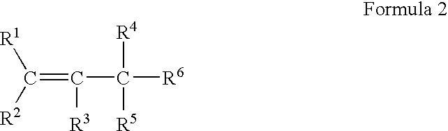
C(=C([R3])C([R5])([R4])[R6])([R2])[R1]
